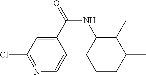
C1(Cl)=NC=CC(C(=O)NC2CCCC(C)C2C)=C1
